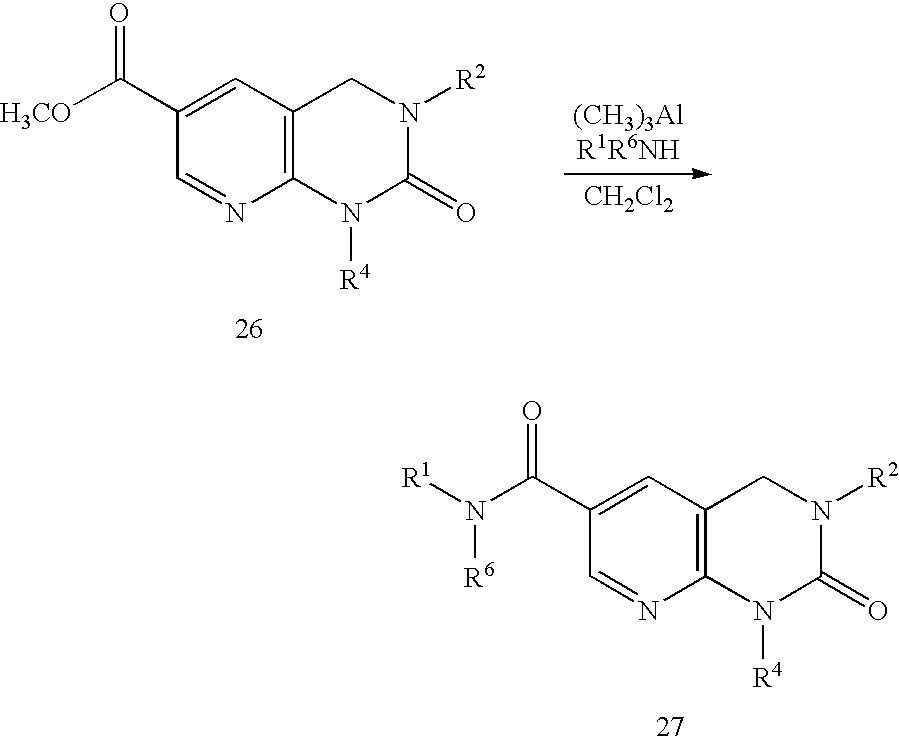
C12=C(C=C(C(N([R6])[R1])=O)C=N1)CN([R2])C(=O)N2[R4].C12=C(C=C(C([H3CO])=O)C=N1)CN([R2])C(=O)N2[R4].[CH2Cl2]
